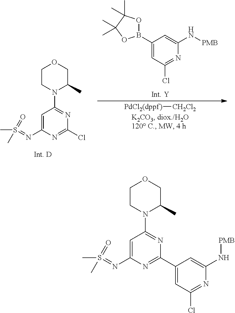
C1(Cl)=NC(N=S(C)(C)=O)=CC(N2CCOCC2C)=N1.C1(B2OC(C)(C)C(C)(C)O2)=CC(Cl)=NC(N[PMB])=C1.[PdCl2(dppf)][CH2Cl2].C1(C2=NC(N=S(C)(C)=O)=CC(N3CCOCC3C)=N2)=CC(Cl)=NC(N[PMB])=C1
